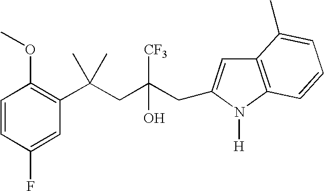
C1(F)=CC(C(CC(CC2=CC3=C(N2[H])C=CC=C3C)([CF3])O)(C)C)=C(OC)C=C1
